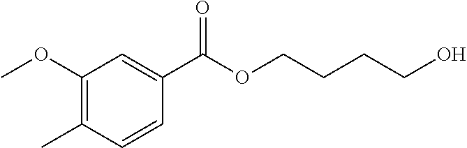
C1(OC)=C(C)C=CC(C(OCCCCO)=O)=C1
